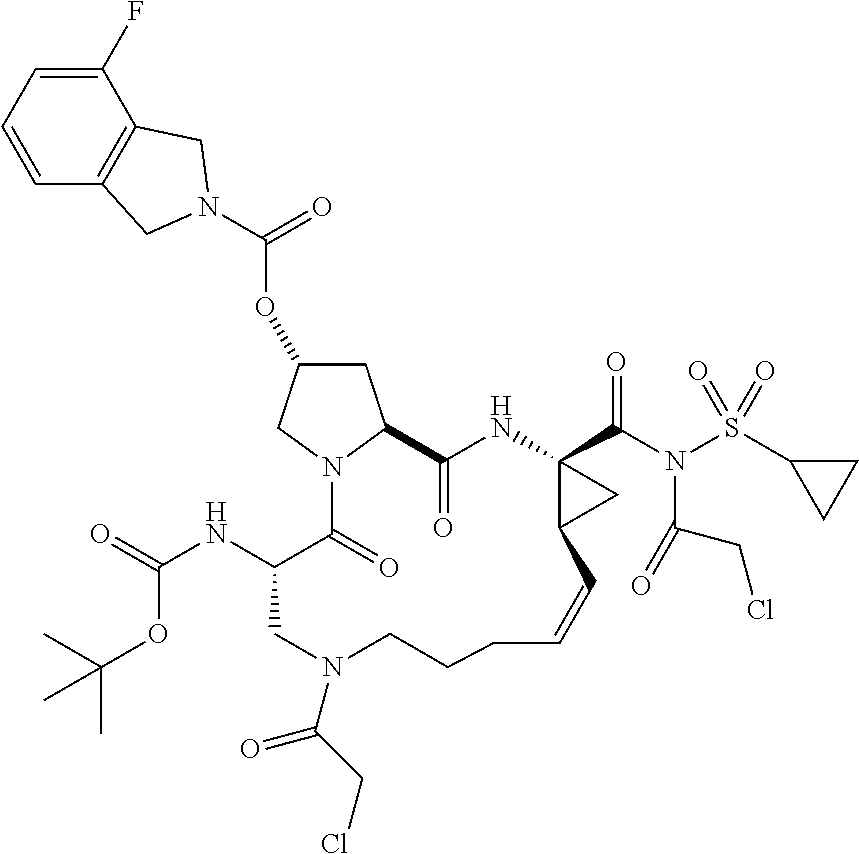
O(C1CC2N(C1)C(=O)C(NC(=O)OC(C)(C)C)CN(C(CCl)=O)CCCC=CC1C(C(N(S(C3CC3)(=O)=O)C(CCl)=O)=O)(NC2=O)C1)C(=O)N1CC2=C(C(F)=CC=C2)C1
